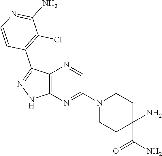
C12=C(N=C(N3CCC(C(N)=O)(N)CC3)C=N1)NN=C2C1=C(Cl)C(N)=NC=C1
